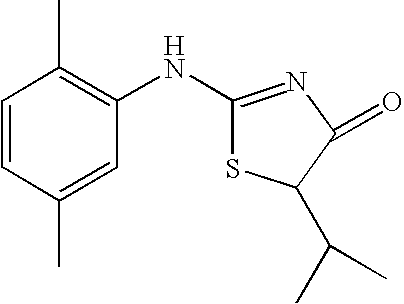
C1=CC(C)=CC(NC2=NC(=O)C(C(C)C)S2)=C1C
